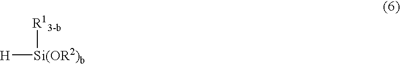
[H][Si(OR2)b][R13-b]
